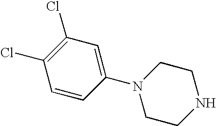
C1=CC(N2CCNCC2)=CC(Cl)=C1Cl
